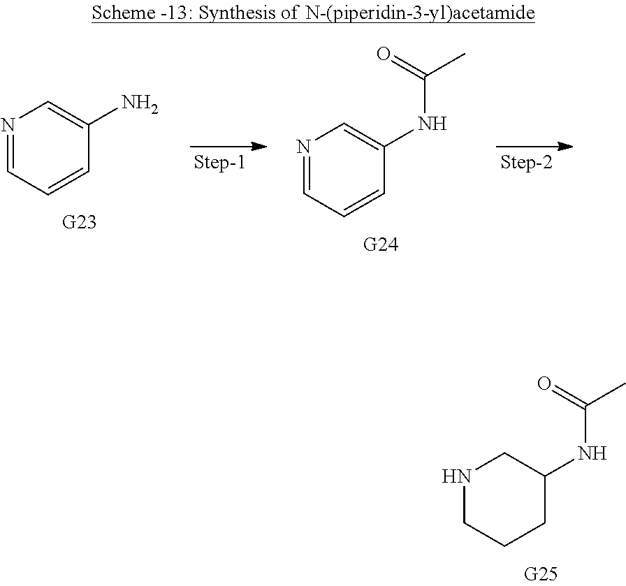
N1CCCC(NC(C)=O)C1.N1=CC=CC(N)=C1.N1=CC=CC(NC(C)=O)=C1
